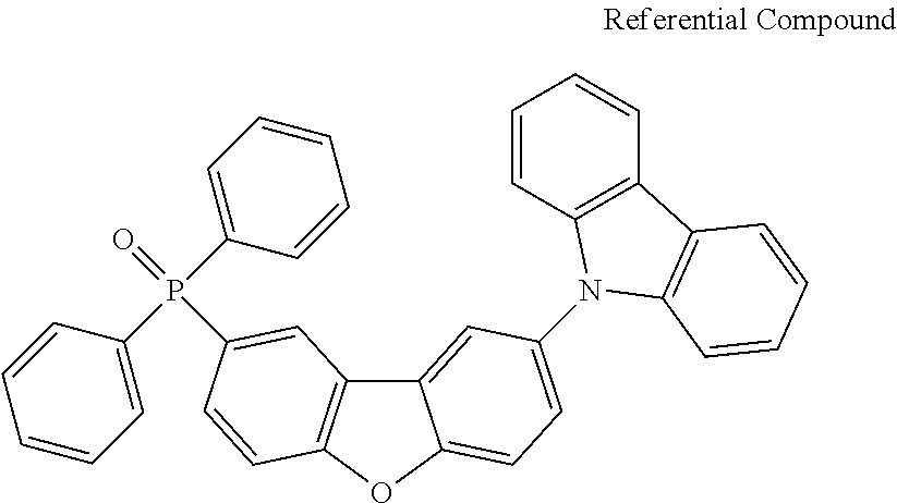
C12=CC(N3C4=C(C=CC=C4)C4=C3C=CC=C4)=CC=C1OC1=C2C=C(P(C2=CC=CC=C2)(C2=CC=CC=C2)=O)C=C1
